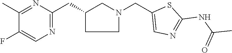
C1C(CC2=NC=C(F)C(C)=N2)CN(CC2=CN=C(NC(C)=O)S2)C1
